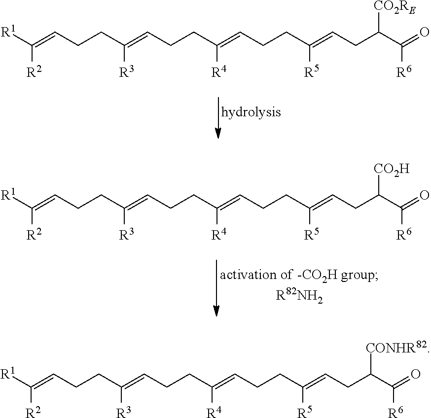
[R2]C([R1])=CCCC(=CCCC(=CCCC(=CCC(C(=O)[R6])[CO2RE])[R5])[R4])[R3].[R2]C([R1])=CCCC(=CCCC(=CCCC(=CCC(C(=O)[R6])[CO2H])[R5])[R4])[R3].[R2]C([R1])=CCCC(=CCCC(=CCCC(=CCC(C(=O)[R6])[CONHR82])[R5])[R4])[R3]
